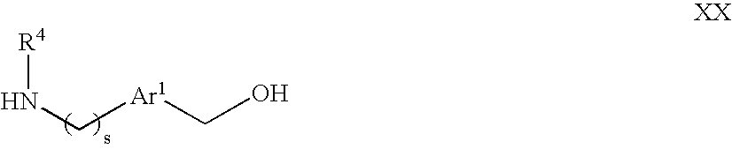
N(C[Ar1]CO)[R4]
